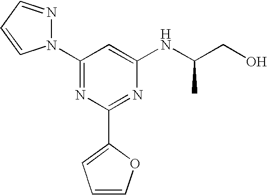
C1(N2N=CC=C2)=NC(C2=CC=CO2)=NC(NC(CO)C)=C1
